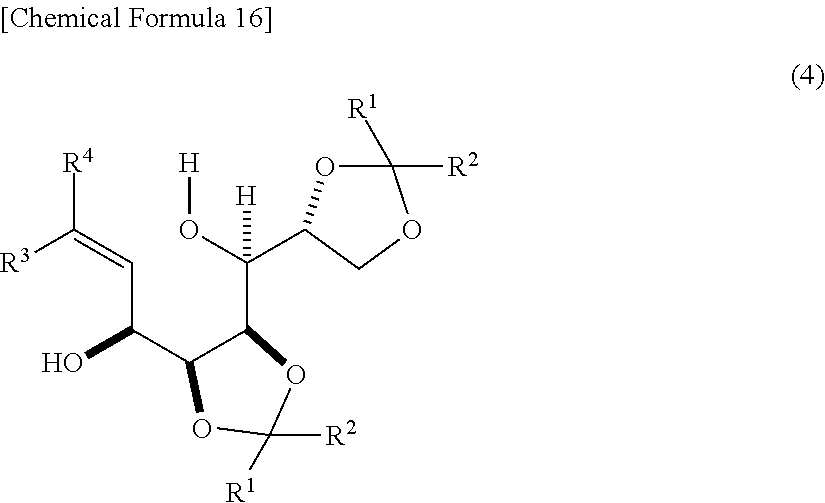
C(C(C1C(C(O[H])(C2OC([R2])([R1])OC2)[H])OC([R1])([R2])O1)O)=C([R4])[R3]
